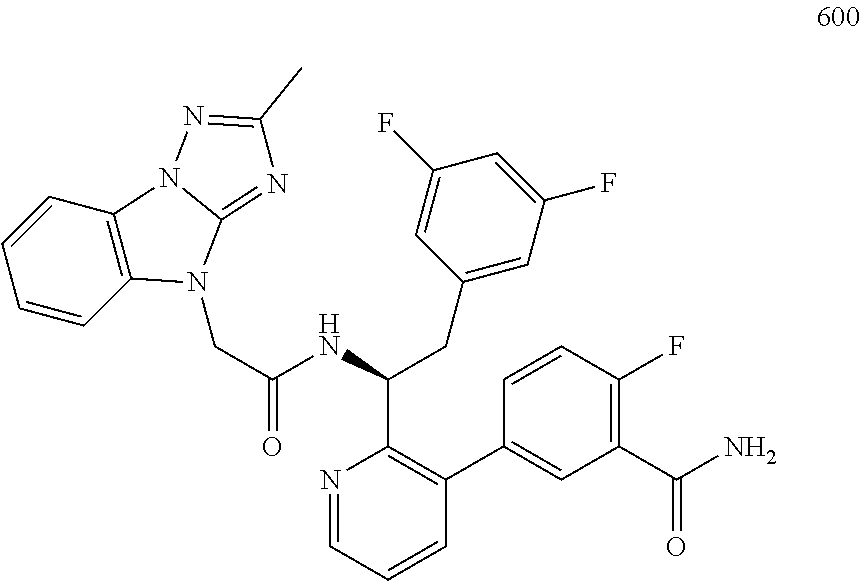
C(C(=O)NC(CC1=CC(F)=CC(F)=C1)C1=C(C2=CC(C(N)=O)=C(F)C=C2)C=CC=N1)N1C2=C(C=CC=C2)N2C1=NC(C)=N2
